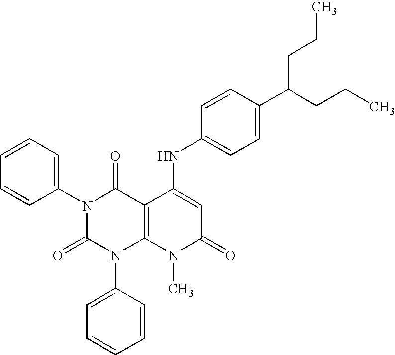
N1(C2=CC=CC=C2)C(=O)N(C2=CC=CC=C2)C2=C(C1=O)C(NC1=CC=C(C(CCC)CCC)C=C1)=CC(=O)N2C
